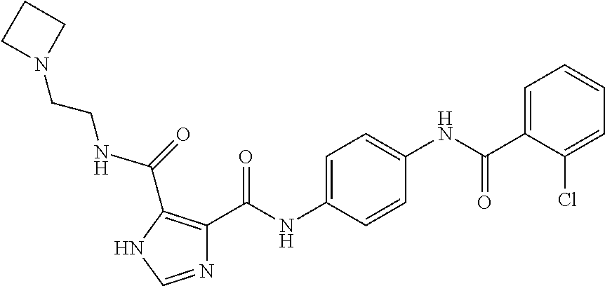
N1=CNC(C(NCCN2CCC2)=O)=C1C(NC1=CC=C(NC(C2=CC=CC=C2Cl)=O)C=C1)=O
